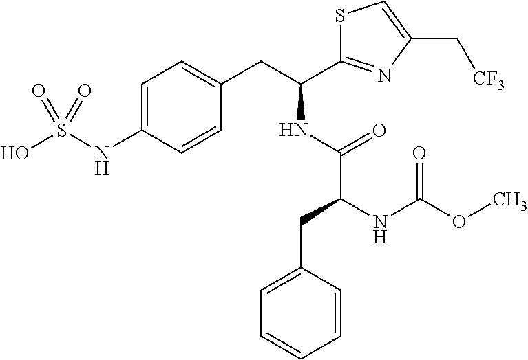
C1=C(NS(O)(=O)=O)C=CC(CC(NC(C(NC(=O)OC)CC2=CC=CC=C2)=O)C2=NC(C[CF3])=CS2)=C1
